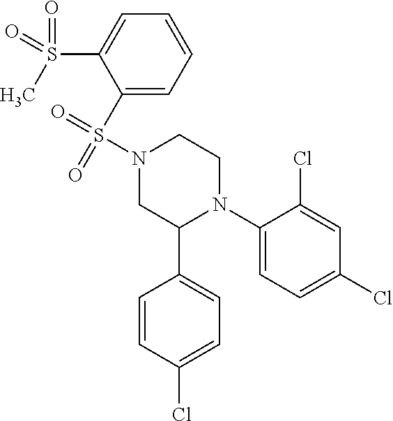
C1(N2CCN(S(=O)(C3=CC=CC=C3S(=O)(=O)C)=O)CC2C2=CC=C(Cl)C=C2)=CC=C(Cl)C=C1Cl
